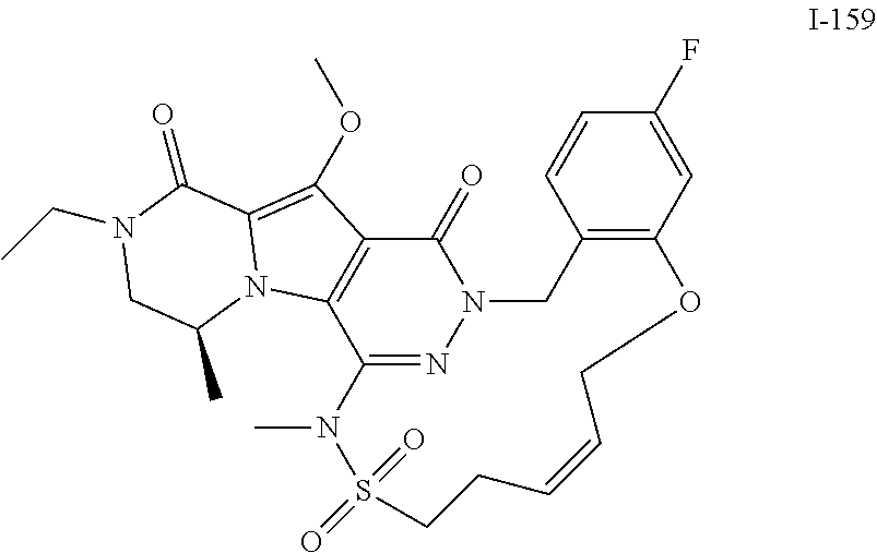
C12=C(C=C(F)C=C1)OCC=CCCS(=O)(=O)N(C)C1=NN(C2)C(=O)C2=C1N1C(=C2OC)C(=O)N(CC)CC1C
